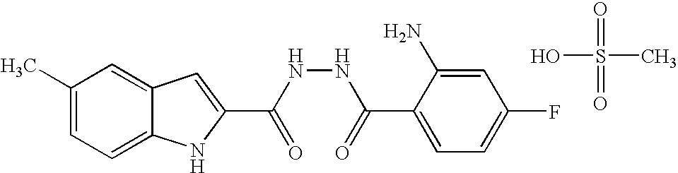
C1(C)=CC=C2C(=C1)C=C(C(NNC(C1=CC=C(F)C=C1N)=O)=O)N2.CS(O)(=O)=O
